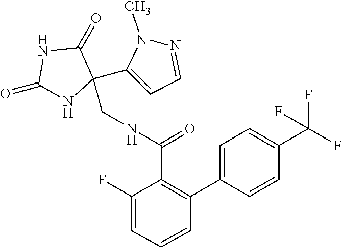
C1(=O)NC(CNC(C2=C(C3=CC=C(C(F)(F)F)C=C3)C=CC=C2F)=O)(C2=CC=NN2C)C(=O)N1
